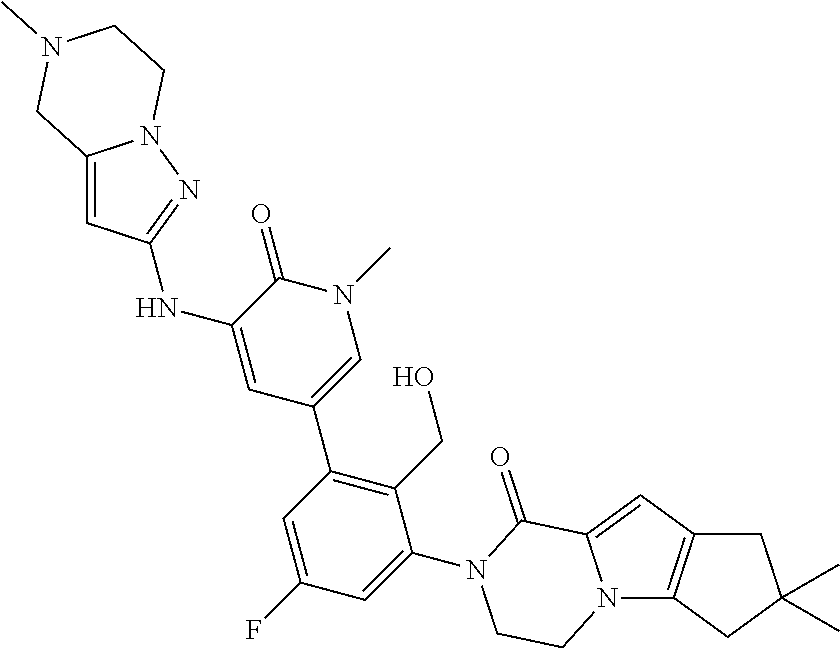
N12C3=C(C=C1C(=O)N(C1=CC(F)=CC(C4=CN(C)C(=O)C(NC5=NN6C(=C5)CN(C)CC6)=C4)=C1CO)CC2)CC(C)(C)C3
